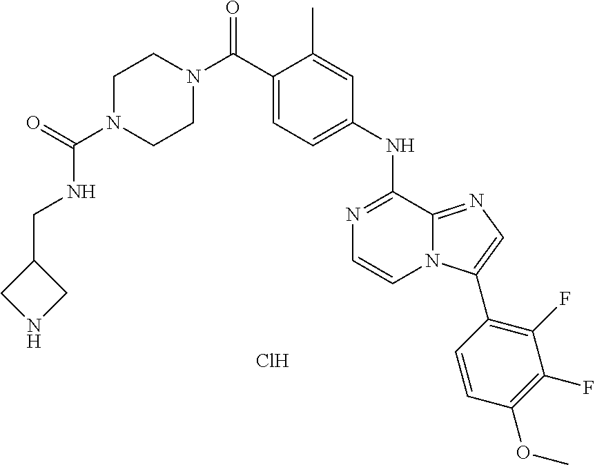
C1(NC2=NC=CN3C2=NC=C3C2=C(F)C(F)=C(OC)C=C2)=CC=C(C(N2CCN(C(=O)NCC3CNC3)CC2)=O)C(C)=C1.Cl
